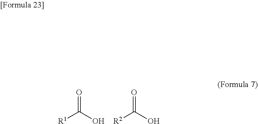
[R1]C(O)=O.[R2]C(O)=O
